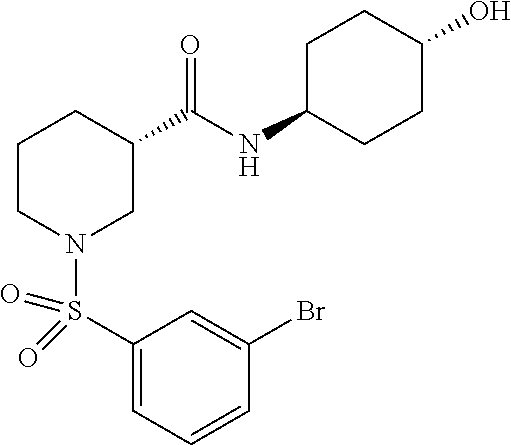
S(N1CC(C(NC2CCC(O)CC2)=O)CCC1)(C1=CC=CC(Br)=C1)(=O)=O
